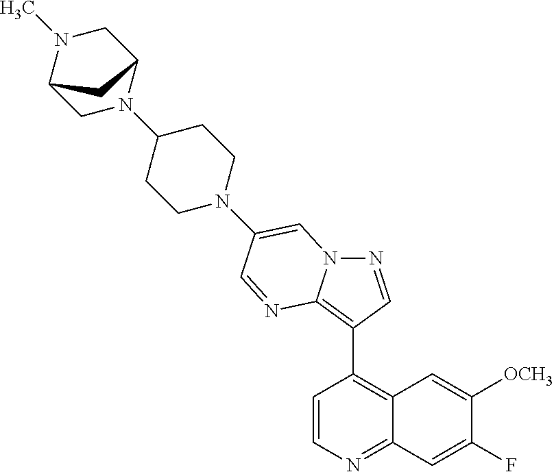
N1=CC(C2=C3C(=NC=C2)C=C(F)C([OCH3])=C3)=C2N1C=C(N1CCC(N3C4CN(C)C(C3)C4)CC1)C=N2
